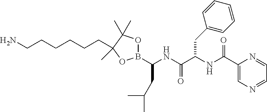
NCCCCCCC1(C)C(C)(C)OB(C(CC(C)C)NC(=O)C(CC2=CC=CC=C2)NC(=O)C2=CN=CC=N2)O1
